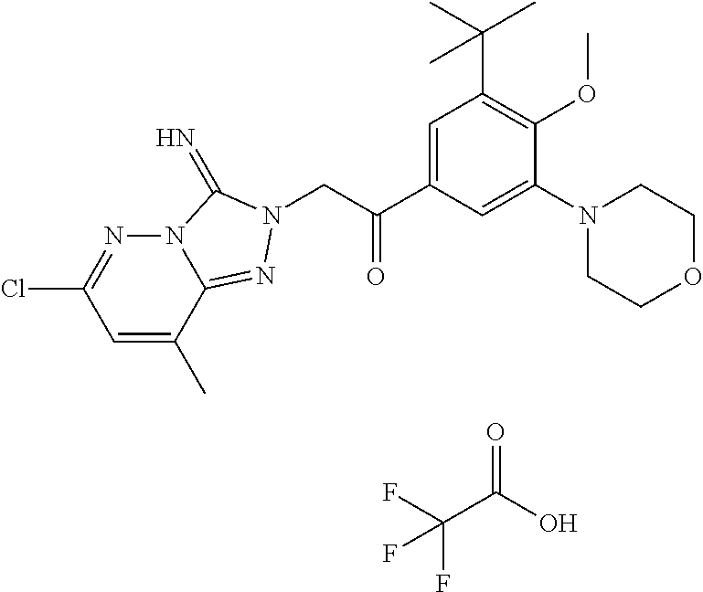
ClC1=NN2C(=NN(CC(C3=CC(C(C)(C)C)=C(OC)C(N4CCOCC4)=C3)=O)C2=N)C(C)=C1.C(C(O)=O)(F)(F)F
